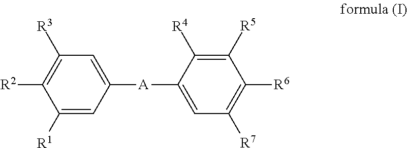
C1([R1])=CC([A]C2=CC([R7])=C([R6])C([R5])=C2[R4])=CC([R3])=C1[R2]
